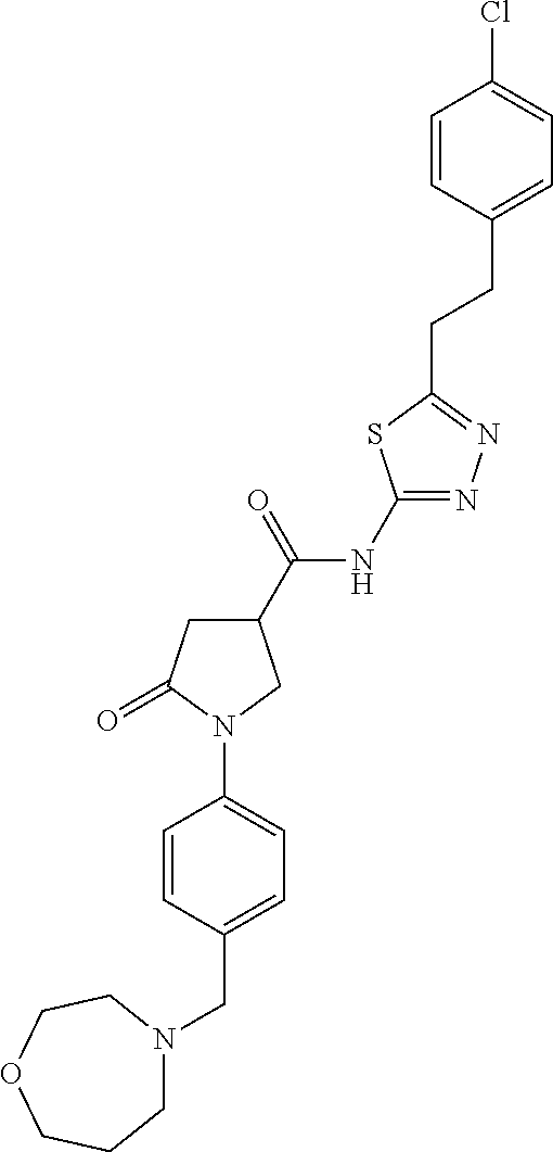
C1N(CC2=CC=C(N3C(=O)CC(C(NC4=NN=C(CCC5=CC=C(Cl)C=C5)S4)=O)C3)C=C2)CCOCC1
